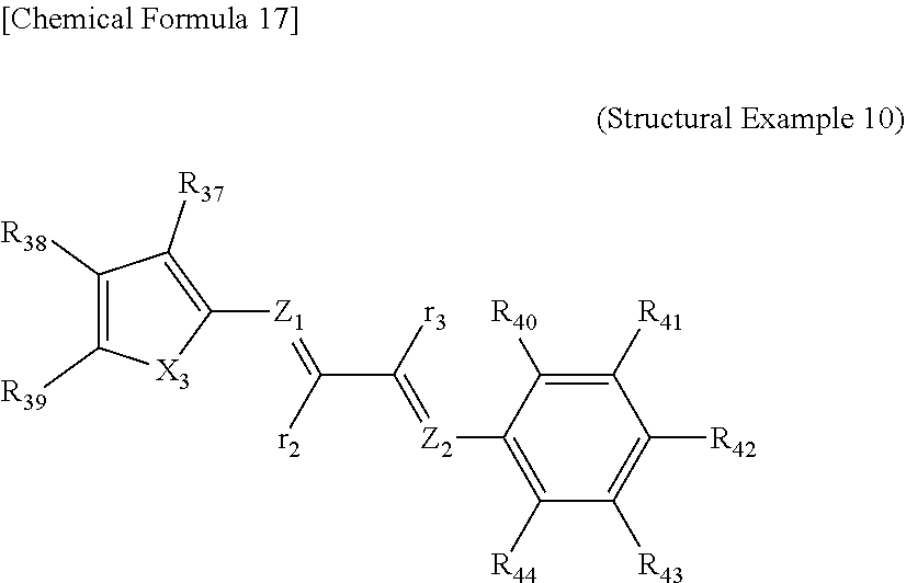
C1([R38])=C([R39])[X3]C([Z1]=C(C([r3])=[Z2]C2=C([R44])C([R43])=C([R42])C([R41])=C2[R40])[r2])=C1[R37]
